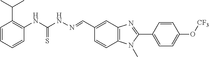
C1=CC(C2=NC3=C(N2C)C=CC(C=NNC(NC2=C(C(C)C)C=CC=C2)=S)=C3)=CC=C1O[CF3]
